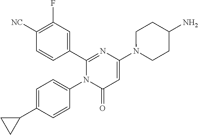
C1(C2=CC(F)=C([CN])C=C2)=NC(N2CCC(N)CC2)=CC(=O)N1C1=CC=C(C2CC2)C=C1
